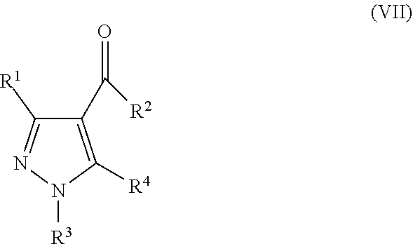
C1(C(=O)[R2])=C([R4])N([R3])N=C1[R1]
